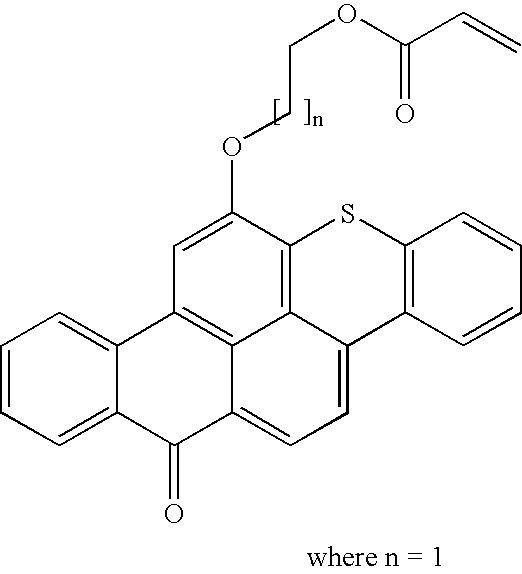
C1=CC=C2C(=C1)C1=C3C(=CC=C4C3=C(C(OCCOC(C=C)=O)=C1)SC1=C4C=CC=C1)C2=O
